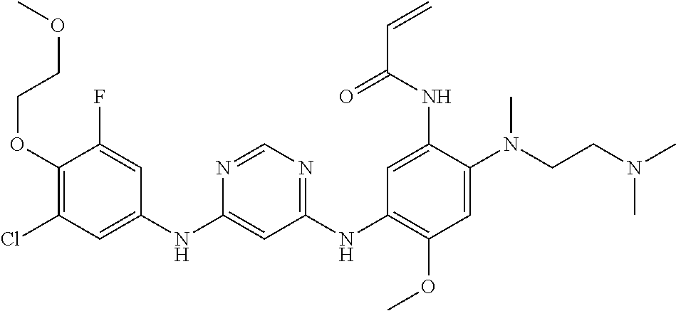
C1(NC2=CC(Cl)=C(OCCOC)C(F)=C2)=CC(NC2=C(OC)C=C(N(CCN(C)C)C)C(NC(C=C)=O)=C2)=NC=N1
